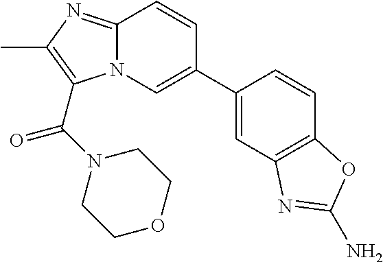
C12=NC(C)=C(C(=O)N3CCOCC3)N1C=C(C1=CC3=C(C=C1)OC(N)=N3)C=C2
